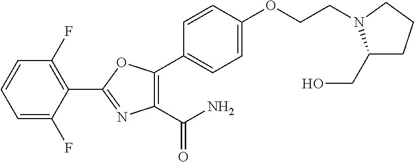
C1(C2=NC(C(=O)N)=C(C3=CC=C(OCCN4C(CO)CCC4)C=C3)O2)=C(F)C=CC=C1F
